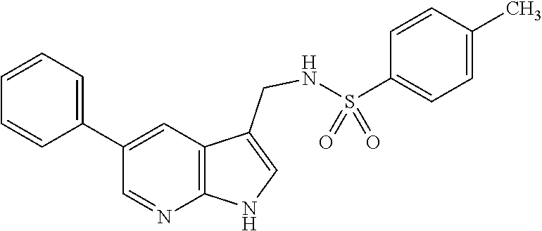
C1(C2=CC=CC=C2)=CC2=C(N=C1)NC=C2CNS(=O)(=O)C1=CC=C(C)C=C1
